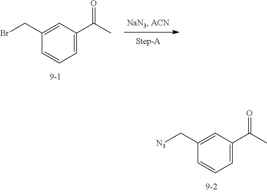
C1=CC=C(C(C)=O)C=C1C[N3].C1=CC=C(C(C)=O)C=C1CBr
